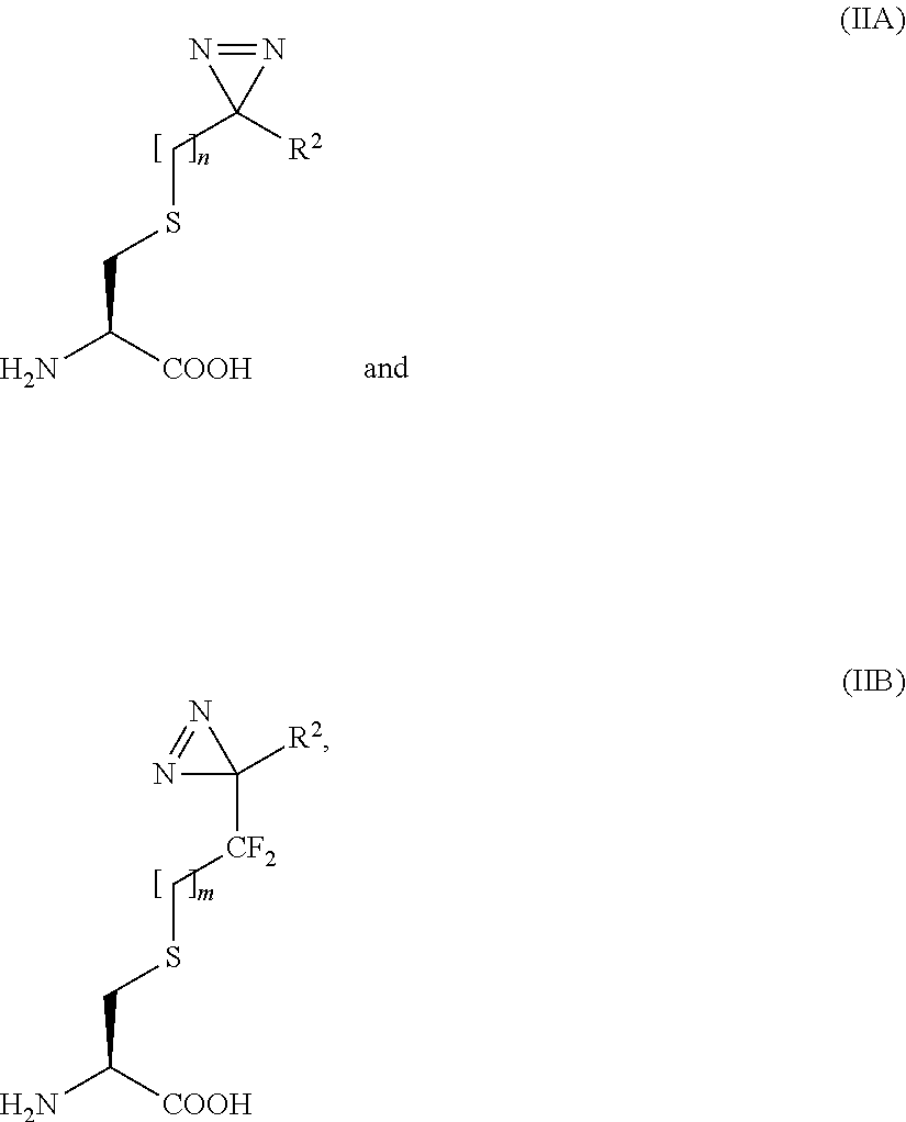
C1([CF2]CSCC(N)[COOH])([R2])N=N1.N1=NC1(CSCC(N)[COOH])[R2]
